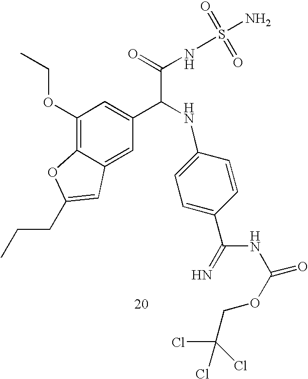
C1(OCC)=C2C(=CC(C(NC3=CC=C(C(=N)NC(OCC(Cl)(Cl)Cl)=O)C=C3)C(=O)NS(=O)(=O)N)=C1)C=C(CCC)O2
